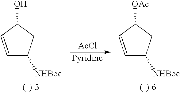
C1=CC([OAc])CC1[NHBoc].[AcCl].[Pyridine].C1=CC(O)CC1[NHBoc]
